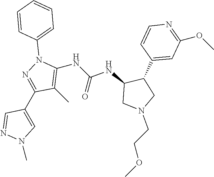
C1(C2=CN(C)N=C2)=NN(C2=CC=CC=C2)C(NC(=O)NC2CN(CCOC)CC2C2=CC(OC)=NC=C2)=C1C
